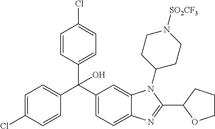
C1=C(Cl)C=CC(C(C2=CC=C3C(=C2)N(C2CCN([SO2CF3])CC2)C(C2OCCC2)=N3)(C2=CC=C(Cl)C=C2)O)=C1
